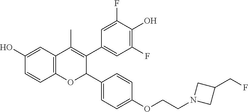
C12=C(C=C(O)C=C1)C(C)=C(C1=CC(F)=C(O)C(F)=C1)C(C1=CC=C(OCCN3CC(CF)C3)C=C1)O2
